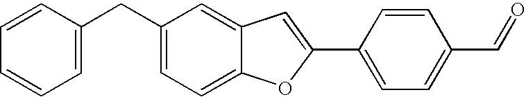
C1(CC2=CC=CC=C2)=CC=C2C(=C1)C=C(C1=CC=C(C=O)C=C1)O2
